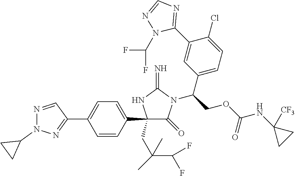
C1(C2=CC=C(C3=NN(C4CC4)N=C3)C=C2)(CC(C(F)F)(C)C)C(=O)N(C(COC(NC2([CF3])CC2)=O)C2=CC=C(Cl)C(C3=NC=NN3C(F)F)=C2)C(=N)N1
